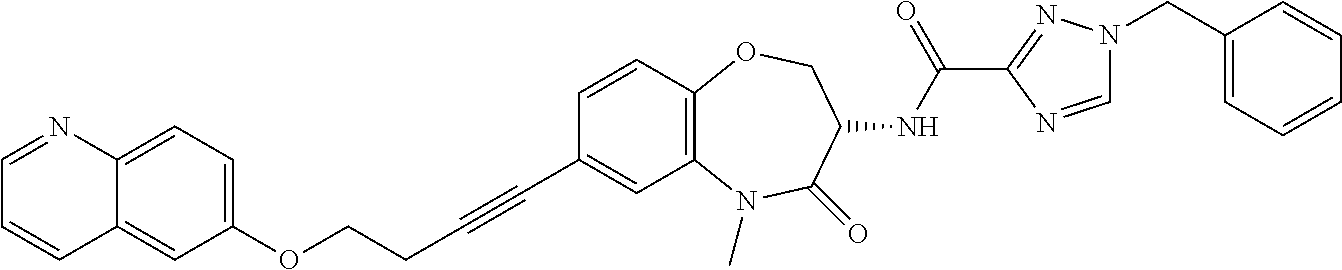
C1=CC2=C(C=C1C#CCCOC1=CC=C3C(=C1)C=CC=N3)N(C)C(=O)C(NC(C1=NN(CC3=CC=CC=C3)C=N1)=O)CO2
